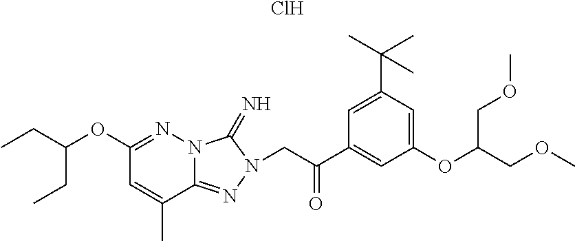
C1(OC(CC)CC)=NN2C(=NN(CC(C3=CC(OC(COC)COC)=CC(C(C)(C)C)=C3)=O)C2=N)C(C)=C1.Cl
